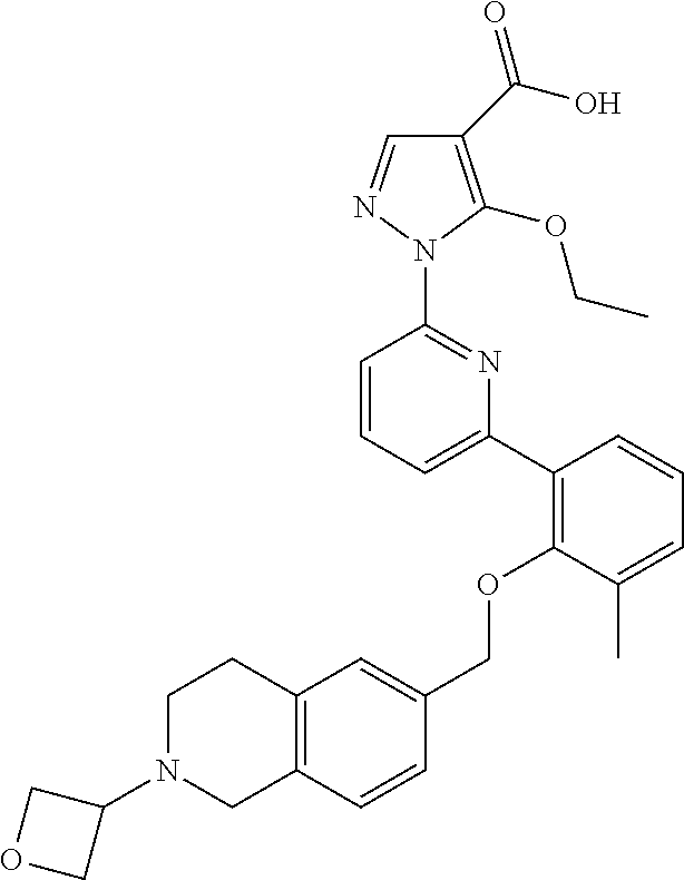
C1(C(=O)O)=C(OCC)N(C2=NC(C3=C(OCC4=CC5=C(C=C4)CN(C4COC4)CC5)C(C)=CC=C3)=CC=C2)N=C1
